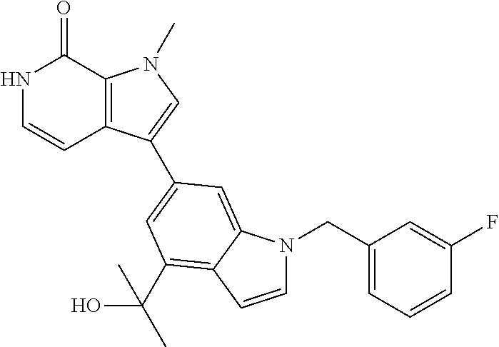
N1C=CC2=C(C1=O)N(C)C=C2C1=CC(C(O)(C)C)=C2C(=C1)N(CC1=CC=CC(F)=C1)C=C2
